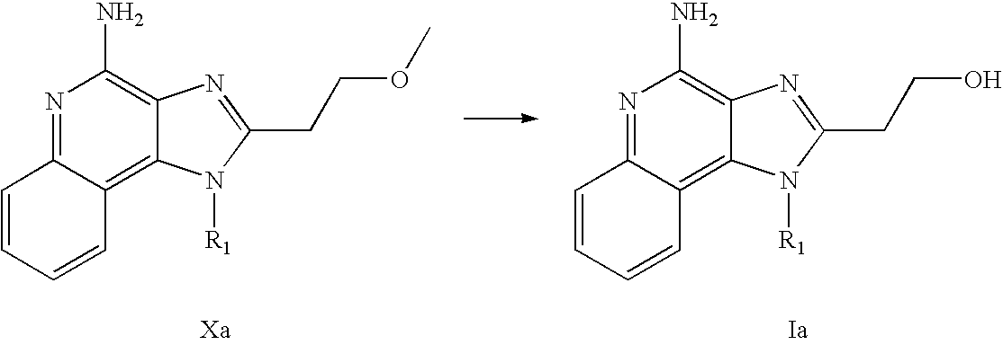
C1=CC=CC2=C3C(=C(N)N=C12)N=C(CCOC)N3[R1].C1=CC=CC2=C3C(=C(N)N=C12)N=C(CCO)N3[R1]
